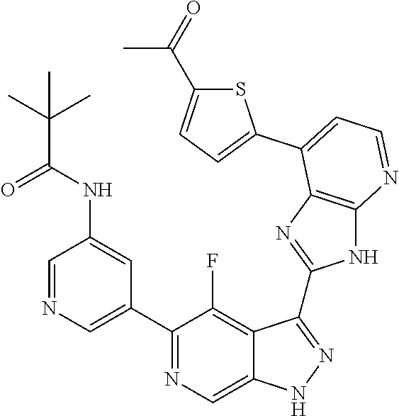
C1=NC=C(C2=NC=C3C(=C2F)C(C2=NC4=C(N2)N=CC=C4C2=CC=C(C(=O)C)S2)=NN3)C=C1NC(C(C)(C)C)=O
